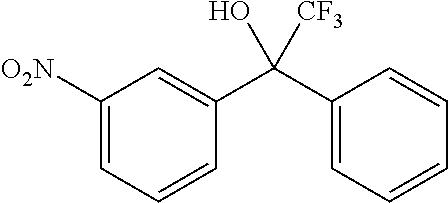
C1([O2N])=CC=CC(C(C2=CC=CC=C2)(O)[CF3])=C1
